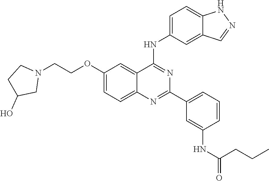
N1=C(C2=CC=CC(NC(=O)CCC)=C2)N=C(NC2=CC=C3NN=CC3=C2)C2=CC(OCCN3CCC(O)C3)=CC=C12
